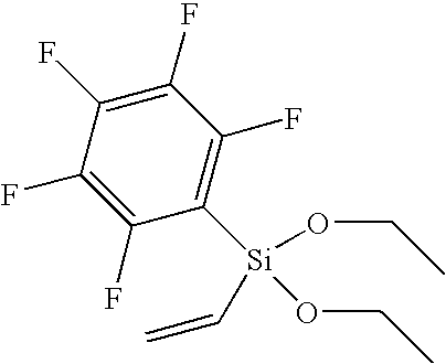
C1(F)=C(F)C(F)=C(F)C([Si](C=C)(OCC)OCC)=C1F
